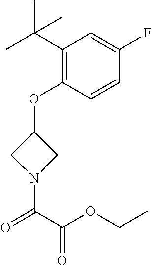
C1(OC2CN(C(C(=O)OCC)=O)C2)=C(C(C)(C)C)C=C(F)C=C1
